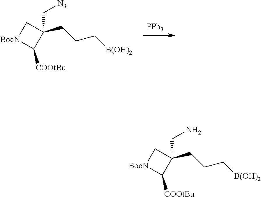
[PPh3].[BocN]1C([COOtBu])C(CCC[B(OH)2])(C[N3])C1.[BocN]1C([COOtBu])C(CCC[B(OH)2])(CN)C1
